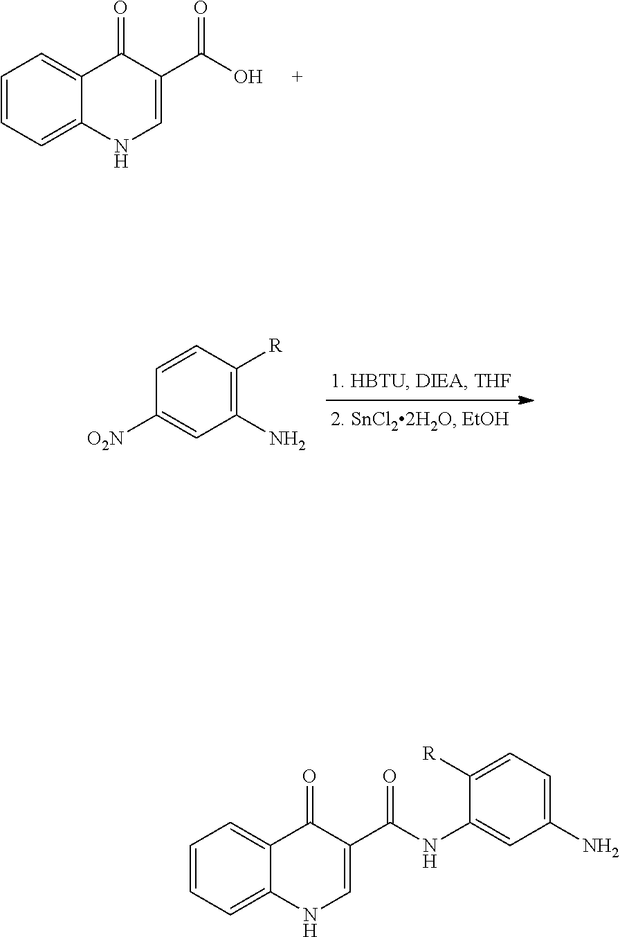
C1=CC=C2C(=C1)C(=O)C(C(O)=O)=CN2.C1=CC([R])=C(N)C=C1[O2N].C1=CC=C2C(=C1)C(=O)C(C(NC1=CC(N)=CC=C1[R])=O)=CN2
